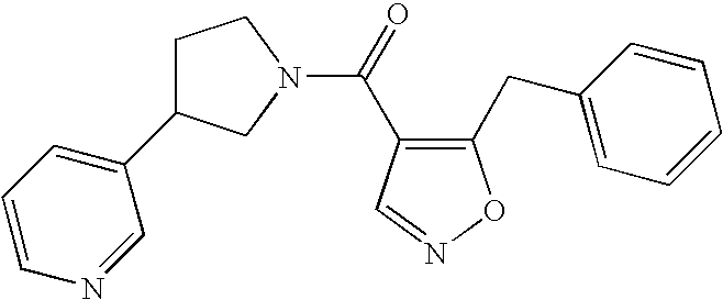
C1=CC=C(C2CCN(C(=O)C3=C(CC4=CC=CC=C4)ON=C3)C2)C=N1
